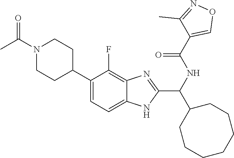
C1(C2CCN(C(C)=O)CC2)=CC=C2C(=C1F)N=C(C(NC(=O)C1=CON=C1C)C1CCCCCCC1)N2
